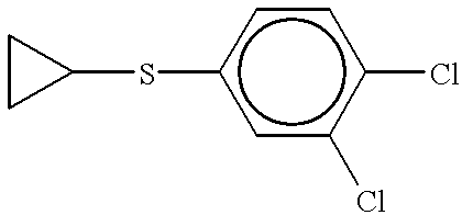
C1CC1Sc1cc(Cl)c(Cl)cc1
